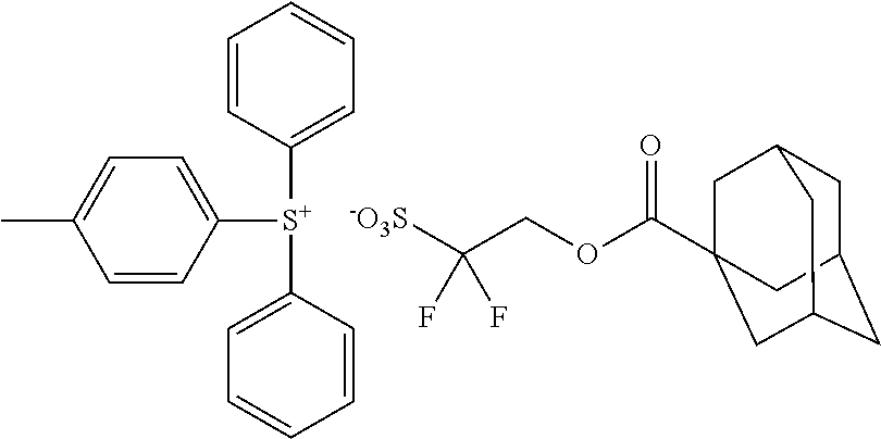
C1([S+](C2=CC=CC=C2)C2=CC=CC=C2)=CC=C(C)C=C1.C(COC(C12CC3CC(CC(C1)C3)C2)=O)([-O3S])(F)F
